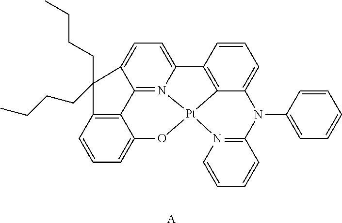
C1=CC2=C3C(=C1)O[Pt]14N5=C3C(=CC=C5C3=C1C(=CC=C3)N(C1=CC=CC=C1)C1=N4C=CC=C1)C2(CCCC)CCCC.[A]
